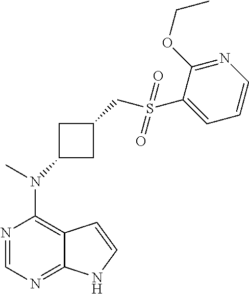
N1=CN=C2C(=C1N(C)C1CC(CS(C3=CC=CN=C3OCC)(=O)=O)C1)C=CN2
